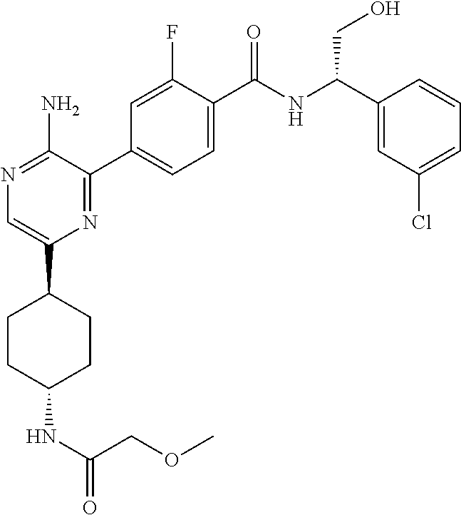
N1=C(N)C(C2=CC=C(C(NC(C3=CC(Cl)=CC=C3)CO)=O)C(F)=C2)=NC(C2CCC(NC(COC)=O)CC2)=C1
